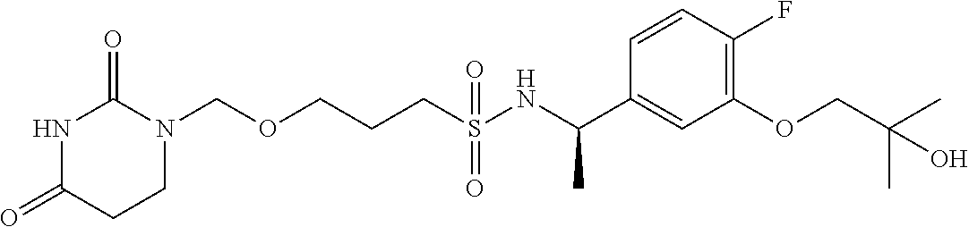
O(CCCS(NC(C1=CC(OCC(C)(C)O)=C(F)C=C1)C)(=O)=O)CN1C(=O)NC(=O)CC1
